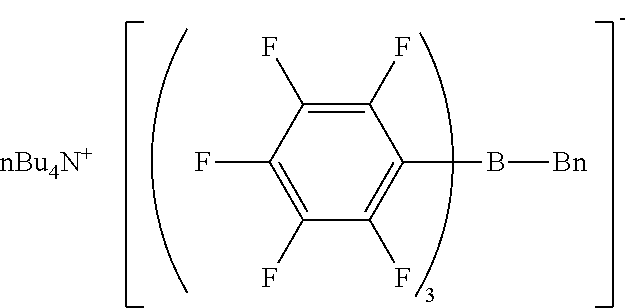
C1(F)=C(F)C(F)=C(F)C(F)=C1B[Bn].[nBu4N+]
